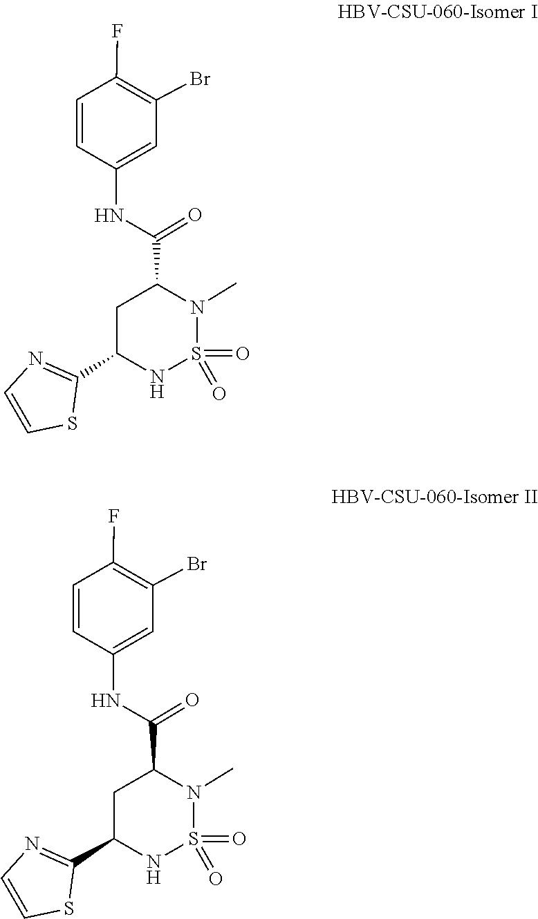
O=S1(=O)N(C)C(C(NC2=CC(Br)=C(F)C=C2)=O)CC(C2=NC=CS2)N1.O=S1(=O)N(C)C(C(NC2=CC(Br)=C(F)C=C2)=O)CC(C2=NC=CS2)N1
